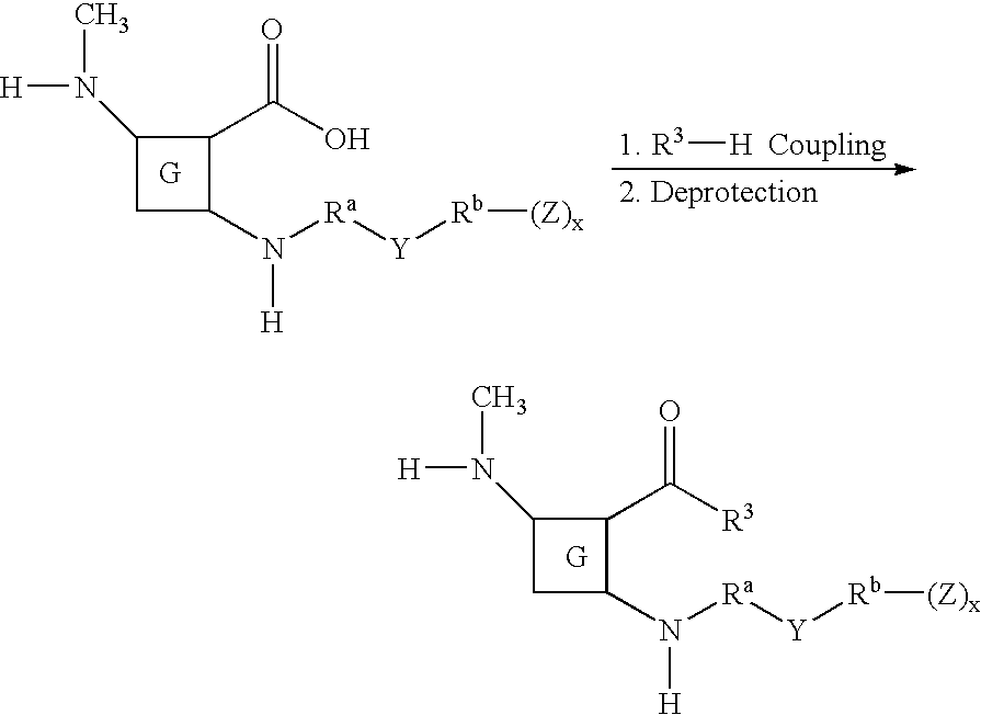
C1(N(C)[H])CC(N([Ra][Y][Rb][(Z)x])[H])C1C(=O)[R3].C1(N(C)[H])CC(N([Ra][Y][Rb][(Z)x])[H])C1C(=O)O.[R3][H]
